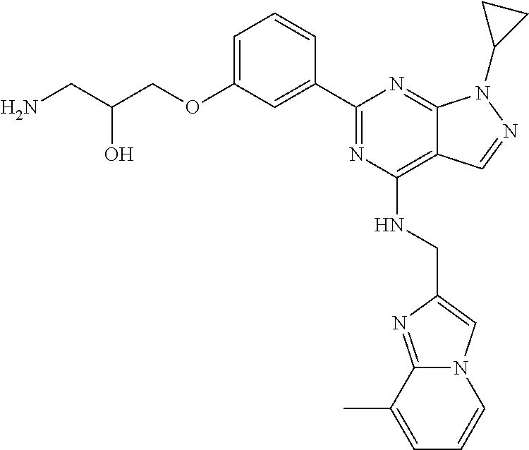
C1=C(OCC(CN)O)C=C(C2=NC(NCC3=CN4C(=N3)C(C)=CC=C4)=C3C(=N2)N(C2CC2)N=C3)C=C1
